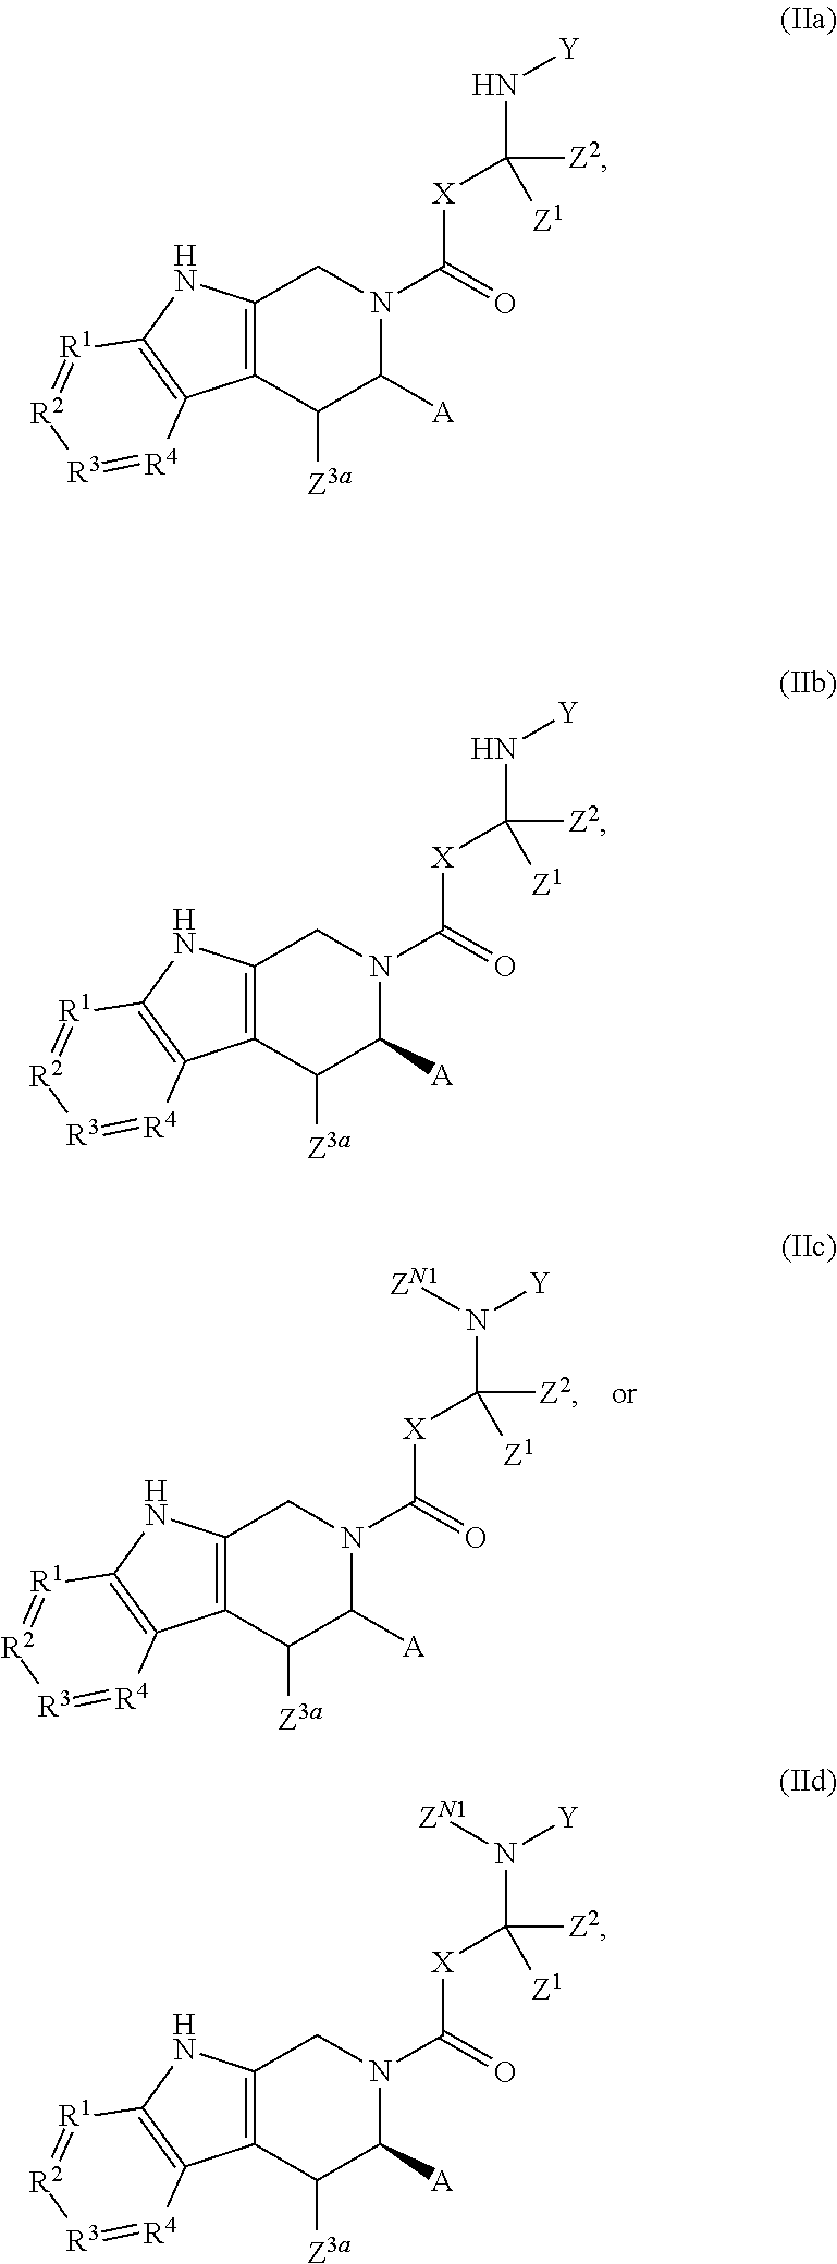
C1([Z3a])C([A])N(C([X]C(N([Y])[ZN1])([Z2])[Z1])=O)CC2=C1C1=C(N2)[R1]=[R2][R3]=[R4]1.C12=C(CN(C([X]C(N[Y])([Z2])[Z1])=O)C([A])C1[Z3a])NC1=C2[R4]=[R3][R2]=[R1]1.C12=C(CN(C([X]C(N[Y])([Z2])[Z1])=O)C([A])C1[Z3a])NC1=C2[R4]=[R3][R2]=[R1]1.C1([Z3a])C([A])N(C([X]C(N([Y])[ZN1])([Z2])[Z1])=O)CC2=C1C1=C(N2)[R1]=[R2][R3]=[R4]1
